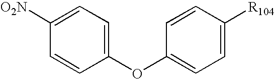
C1=CC(OC2=CC=C([R104])C=C2)=CC=C1[O2N]
